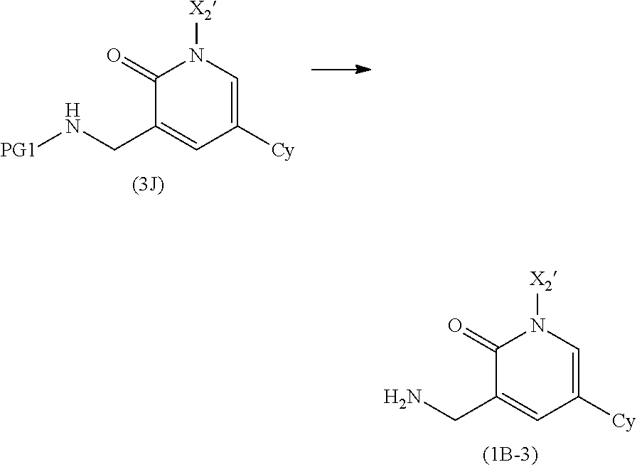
C1(=O)C(CN[PG1])=CC([Cy])=CN1[X2].C1(=O)C(CN)=CC([Cy])=CN1[X2]
